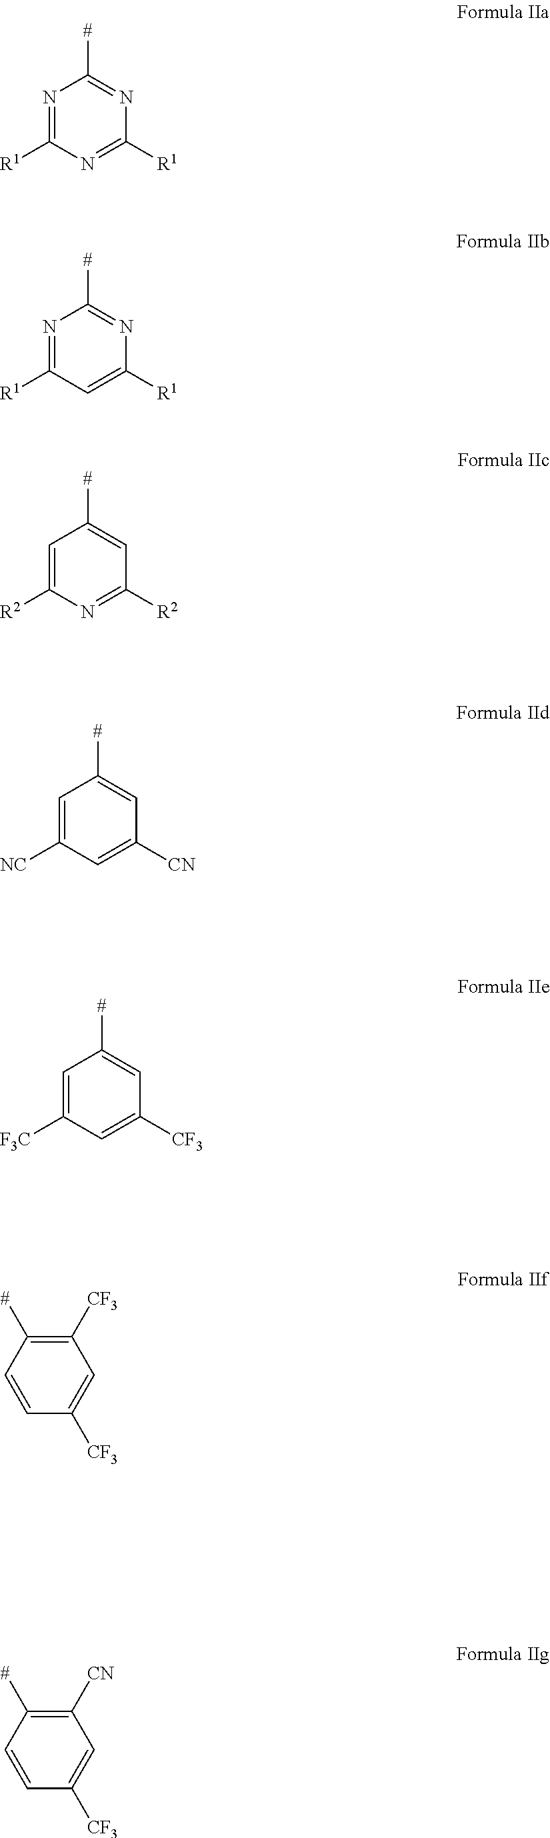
C1([R1])=NC([R1])=NC([#])=N1.C1([R1])=CC([R1])=NC([#])=N1.C1([R2])=NC([R2])=CC([#])=C1.C1([CN])=CC([NC])=CC([#])=C1.C1([CF3])=CC([F3C])=CC([#])=C1.C1=C([CF3])C=CC([#])=C1[CF3].C1=C([CF3])C=CC([#])=C1[CN]
